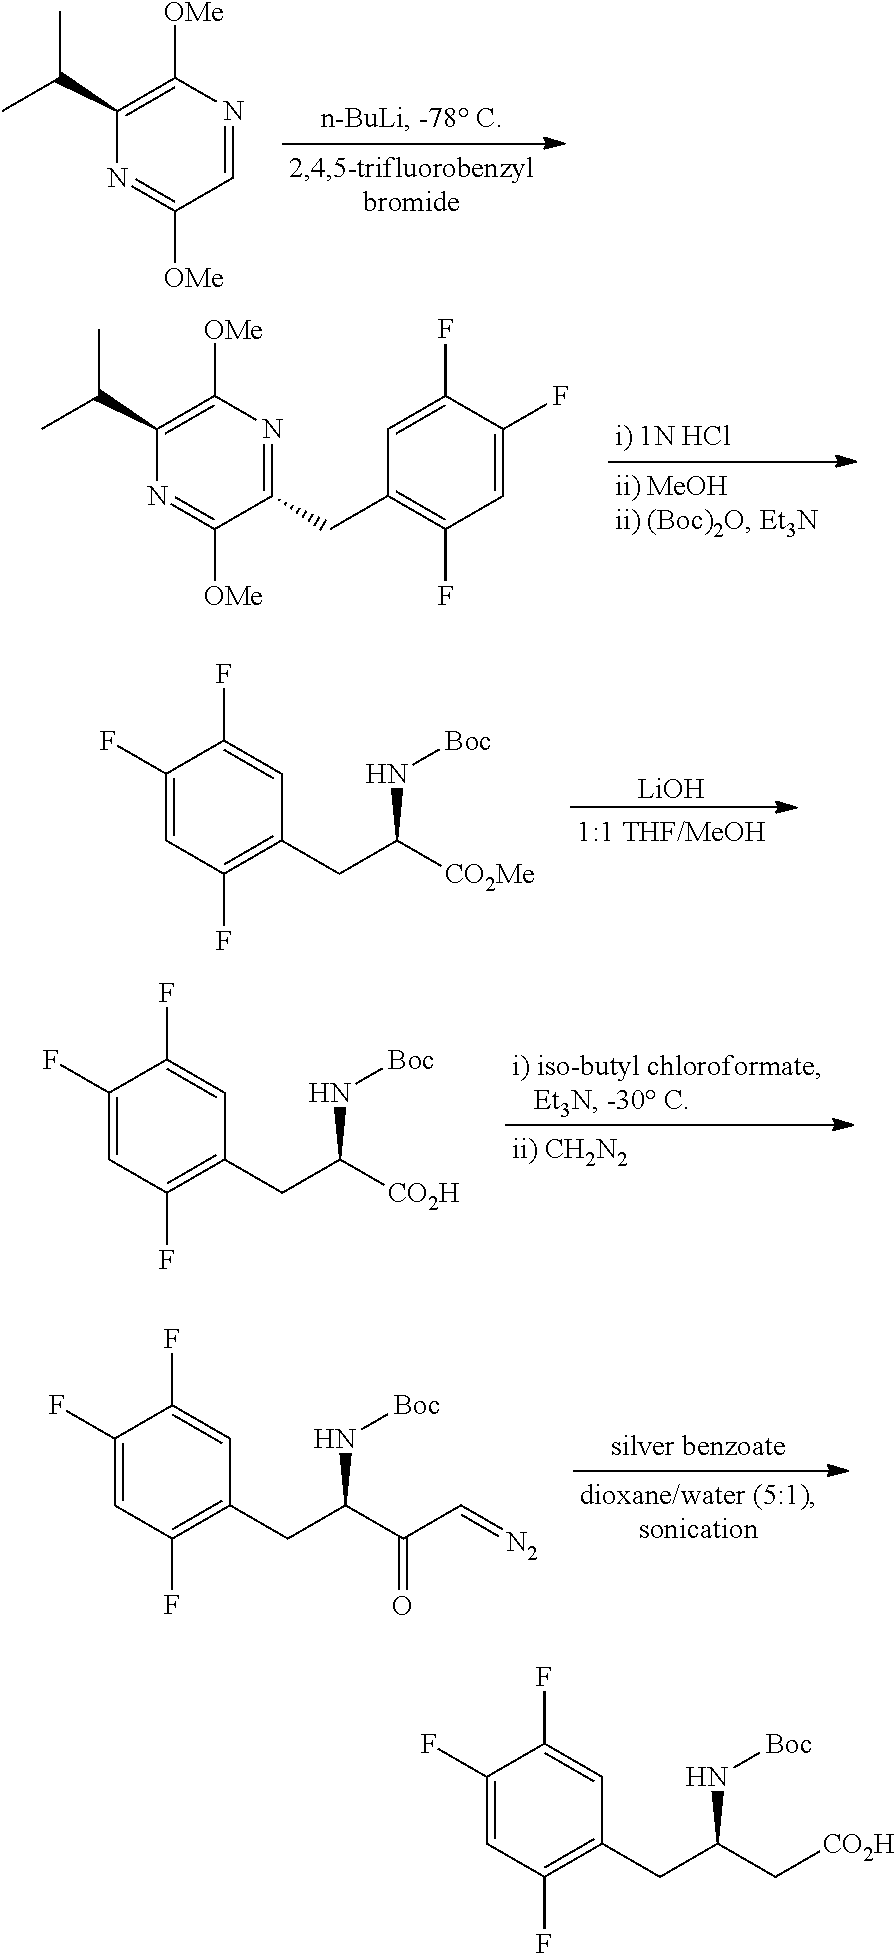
CC(C1=C([OMe])N=CC([OMe])=N1)C.CC(C1=C([OMe])N=C(CC2=C(F)C=C(F)C(F)=C2)C([OMe])=N1)C.[LiOH].FC1=CC(F)=C(CC([CO2Me])N[Boc])C=C1F.FC1=CC(F)=C(CC([CO2H])N[Boc])C=C1F.FC1=CC(F)=C(CC(C(C=[N2])=O)N[Boc])C=C1F.FC1=CC(F)=C(CC(C[CO2H])N[Boc])C=C1F
